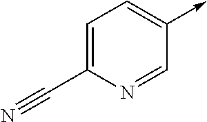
C1=C(C#N)N=CC(->C)=C1
